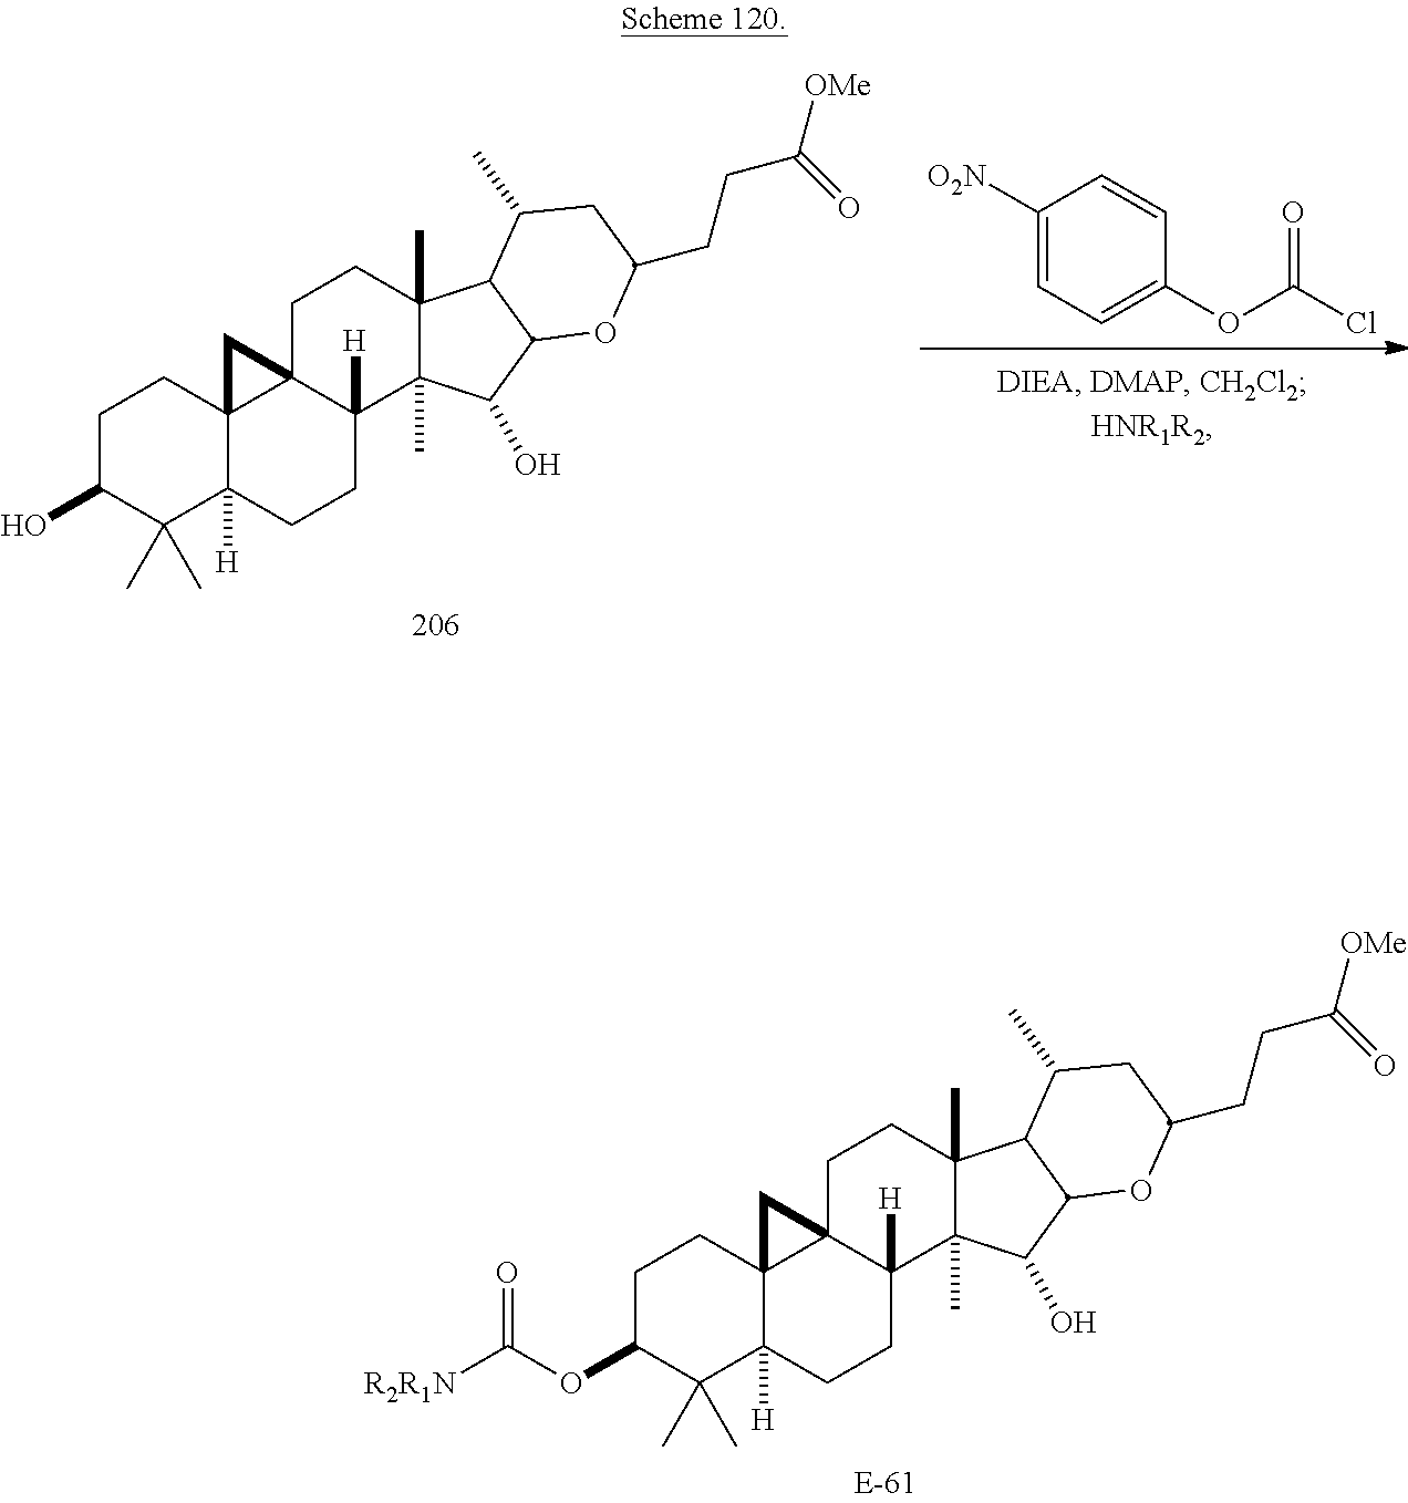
C1([O2N])=CC=C(OC(Cl)=O)C=C1.C1CC23C([H])(C(C)(C)C1O)CCC1([H])C2(CCC2(C)C1(C)C(O)C1C2C(C)CC(CCC([OMe])=O)O1)C3.C1CC23C([H])(C(C)(C)C1OC([R2R1N])=O)CCC1([H])C2(CCC2(C)C1(C)C(O)C1C2C(C)CC(CCC([OMe])=O)O1)C3
